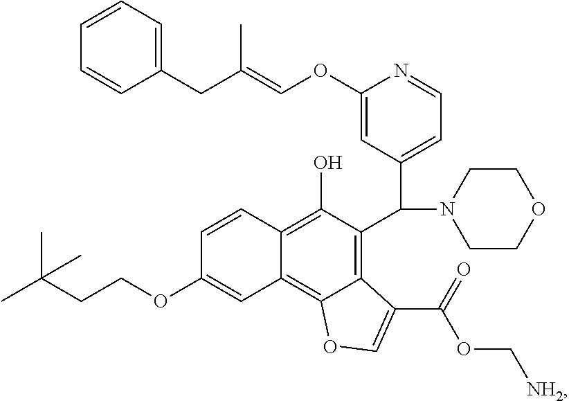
C1=CC2=C(O)C(C(N3CCOCC3)C3=CC=NC(OC=C(CC4=CC=CC=C4)C)=C3)=C3C(=C2C=C1OCCC(C)(C)C)OC=C3C(OC[NH2])=O
